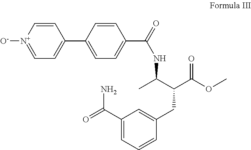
C(C(C(OC)=O)CC1=CC(C(=O)N)=CC=C1)(C)NC(C1=CC=C(C2=CC=[N+]([O-])C=C2)C=C1)=O
